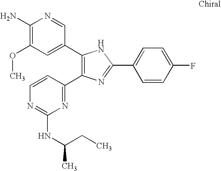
C1(C2=CC(OC)=C(N)N=C2)=C(C2=NC(NC(CC)C)=NC=C2)N=C(C2=CC=C(F)C=C2)N1
